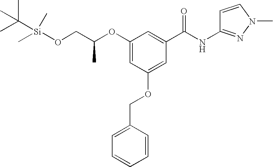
O(C1=CC(OCC2=CC=CC=C2)=CC(C(NC2=NN(C)C=C2)=O)=C1)C(CO[Si](C)(C)C(C)(C)C)C
